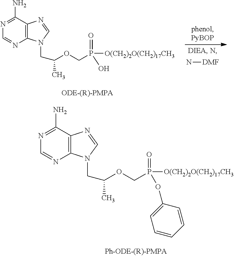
N[DMF].C12=C(C(N)=NC=N1)N=CN2CC(OCP(=O)([O(CH2)2O(CH2)17CH3])O)C.C12=C(C(N)=NC=N1)N=CN2CC(OCP(=O)([O(CH2)2O(CH2)17CH3])OC1=CC=CC=C1)C
